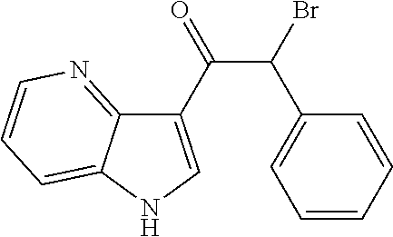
C1(C(C(Br)C2=CC=CC=C2)=O)=CNC2=CC=CN=C12
